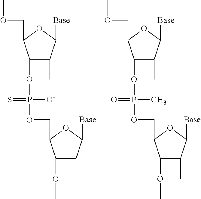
COC1C(C)C([Base])OC1COP(OC1C(C)C([Base])OC1COC)([O-])=S.COC1C(C)C([Base])OC1COP(OC1C(C)C([Base])OC1COC)(C)=O
